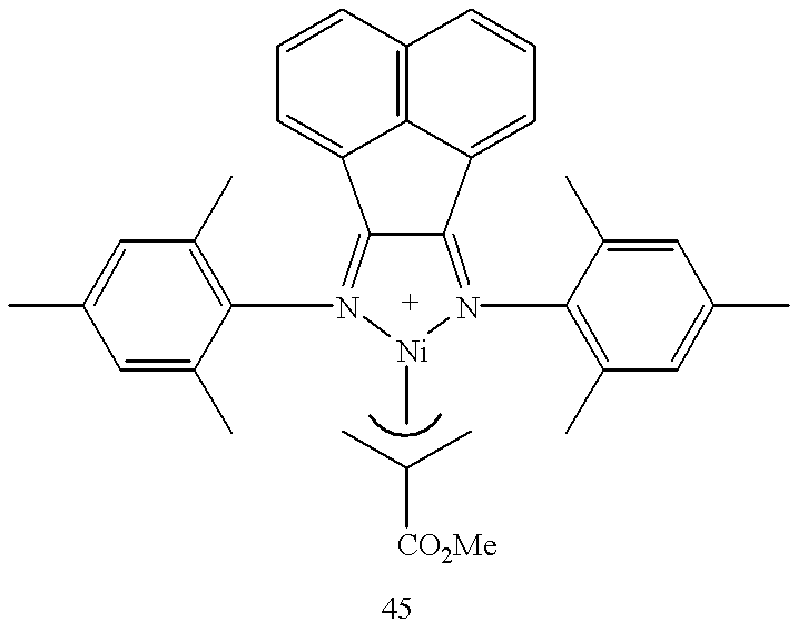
C12=N(C3=C(C)C=C(C)C=C3C)[Ni](C)N(C3=C(C)C=C(C)C=C3C)=C1C1=CC=CC3=C1C2=CC=C3.CC(C)[CO2Me]
